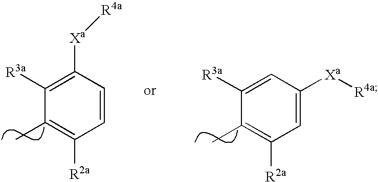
C1=CC([Xa][R4a])=C([R3a])C(C)=C1[R2a].C1=C([Xa][R4a])C=C([R3a])C(C)=C1[R2a]
